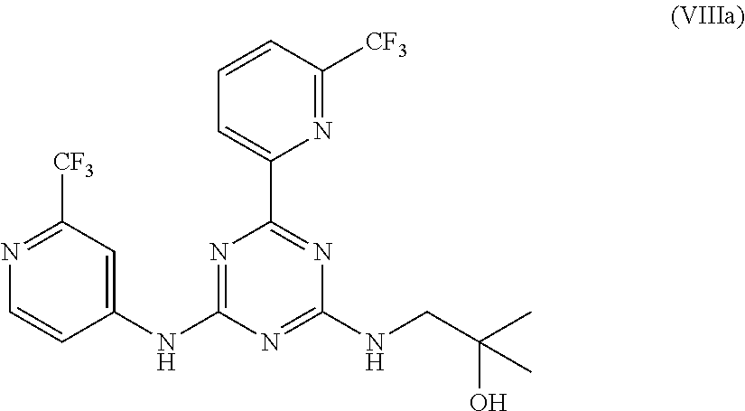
N1=C([CF3])C=CC=C1C1=NC(NCC(C)(O)C)=NC(NC2=CC([CF3])=NC=C2)=N1
